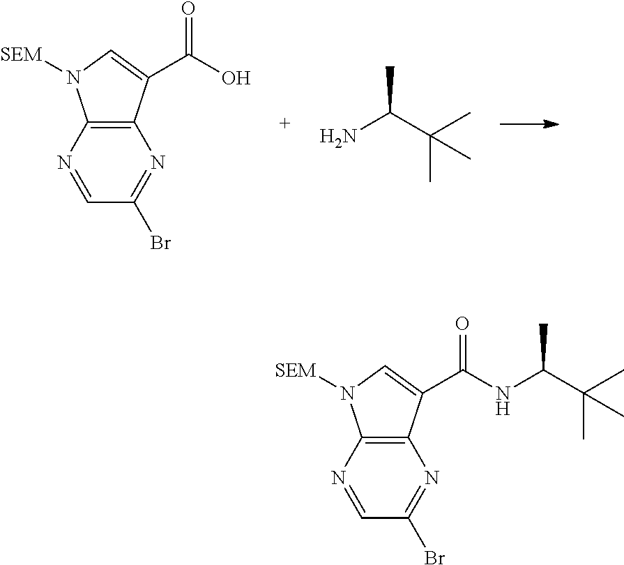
C1(Br)=NC2=C(N([SEM])C=C2C(O)=O)N=C1.NC(C(C)(C)C)C.C1(Br)=NC2=C(N([SEM])C=C2C(NC(C(C)(C)C)C)=O)N=C1
